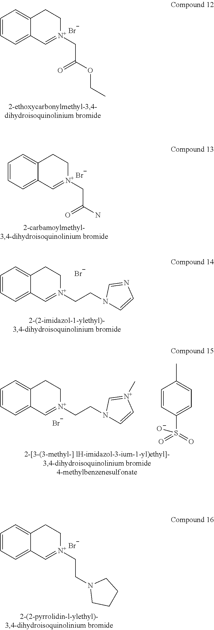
C1=CC=C2C(=C1)CC[N+](CC(OCC)=O)=C2.[Br-].C1=CC=C2C(=C1)CC[N+](CC(N)=O)=C2.[Br-].C1=CC=C2C(=C1)CC[N+](CCN1C=CN=C1)=C2.[Br-].C1=CC=C2C(=C1)CC[N+](CCN1C=C[N+](C)=C1)=C2.[Br-].C1=CC(S(=O)(=O)[O-])=CC=C1C.C1=CC=C2C(=C1)CC[N+](CCN1CCCC1)=C2.[Br-]
